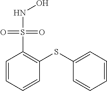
C1=CC=CC(SC2=CC=CC=C2)=C1S(NO)(=O)=O
